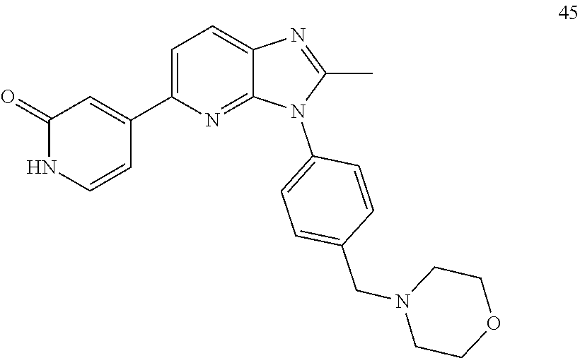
C1(C)=NC2=CC=C(C3=CC(=O)NC=C3)N=C2N1C1=CC=C(CN2CCOCC2)C=C1
